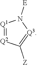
[Q1]1=[Q2]C([Z])=[Q3]N1[E]
